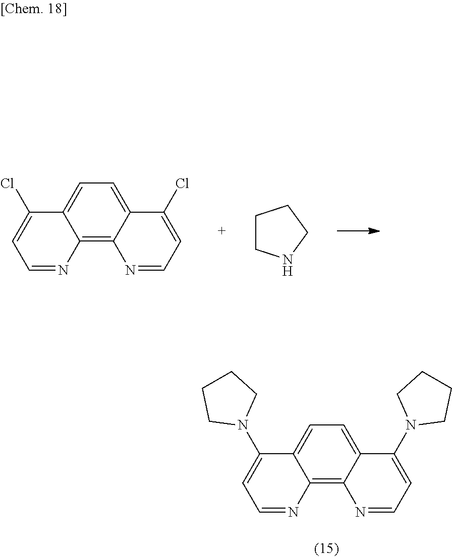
C12=C3C(=CC=C1C(Cl)=CC=N2)C(Cl)=CC=N3.C1CNCC1.C12=C3C(=CC=C1C(N1CCCC1)=CC=N2)C(N1CCCC1)=CC=N3
